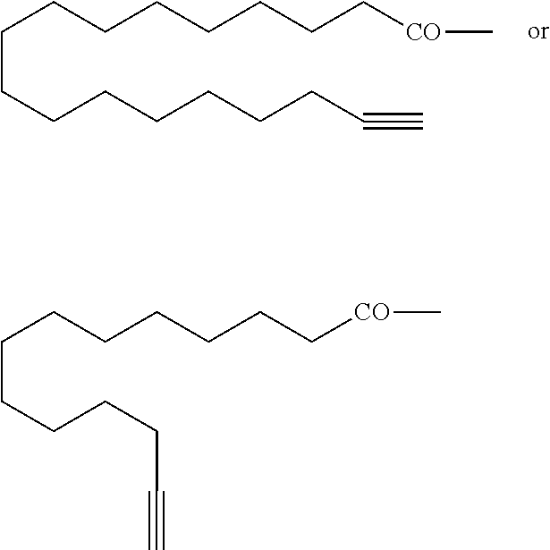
C(CCCCCCC[CO]C)CCCCCCCC#C.C(CCCCCC[CO]C)CCCCC#C
